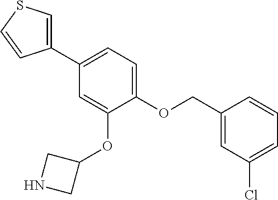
C1(C2=CC=C(OCC3=CC(Cl)=CC=C3)C(OC3CNC3)=C2)=CSC=C1
